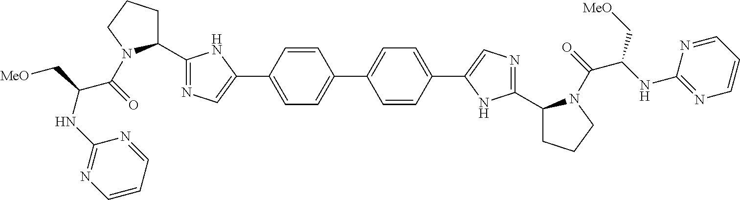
C1(C2CCCN2C(=O)C(C[MeO])NC2=NC=CC=N2)=NC=C(C2=CC=C(C3=CC=C(C4=CN=C(C5CCCN5C(=O)C(NC5=NC=CC=N5)C[MeO])N4)C=C3)C=C2)N1
